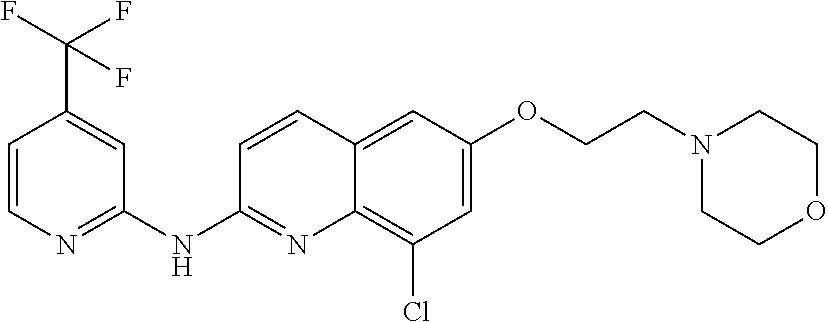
C1=CN=C(NC2=NC3=C(Cl)C=C(OCCN4CCOCC4)C=C3C=C2)C=C1C(F)(F)F
